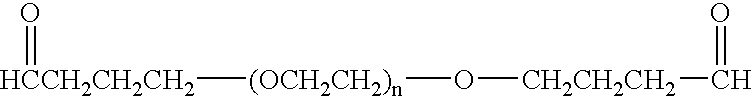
[CH2CH2CH2](C=O)O[(OCH2CH2)n][HCCH2CH2CH2]=O
